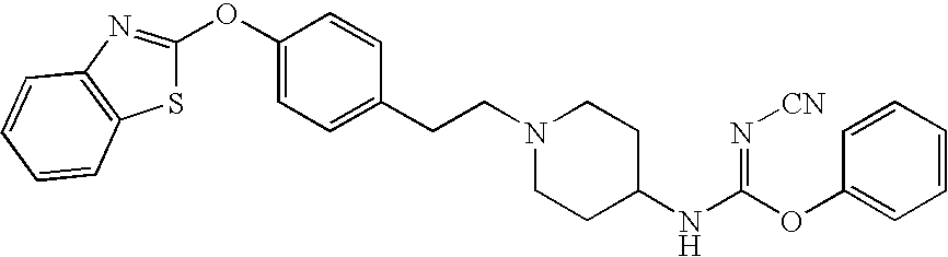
S1C(OC2=CC=C(CCN3CCC(NC(OC4=CC=CC=C4)=N[CN])CC3)C=C2)=NC2=C1C=CC=C2
